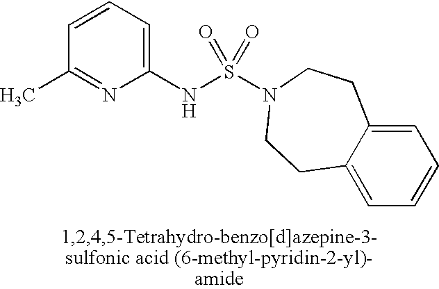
C1=CC=C(NS(N2CCC3=CC=CC=C3CC2)(=O)=O)N=C1C
